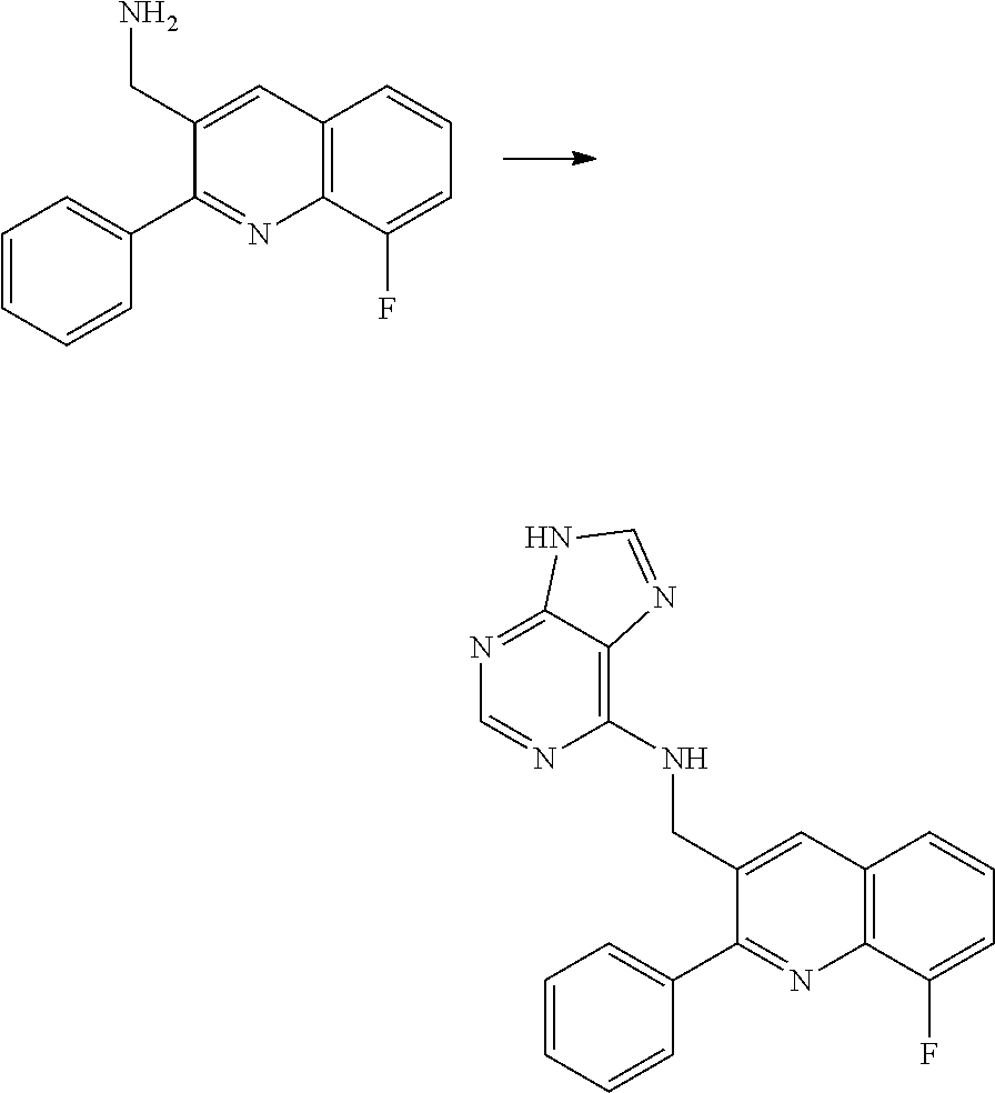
C12=C(C=CC=C1F)C=C(CNC1=C3C(=NC=N1)NC=N3)C(C1=CC=CC=C1)=N2.C12=C(C=CC=C1F)C=C(CN)C(C1=CC=CC=C1)=N2
